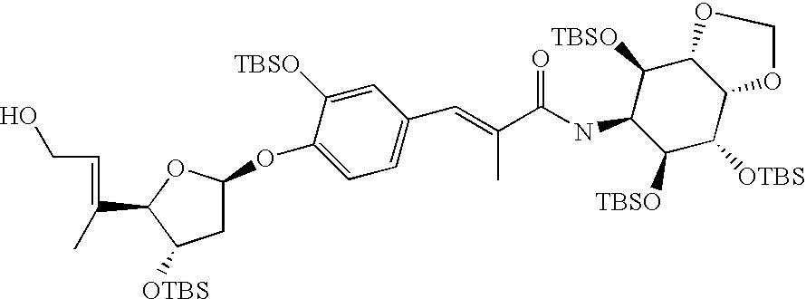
OCC=C(C1OC(OC2=CC=C(C=C(C)C(=O)NC3C([TBSO])C([OTBS])C4C(C3[TBSO])OCO4)C=C2[TBSO])CC1[OTBS])C
